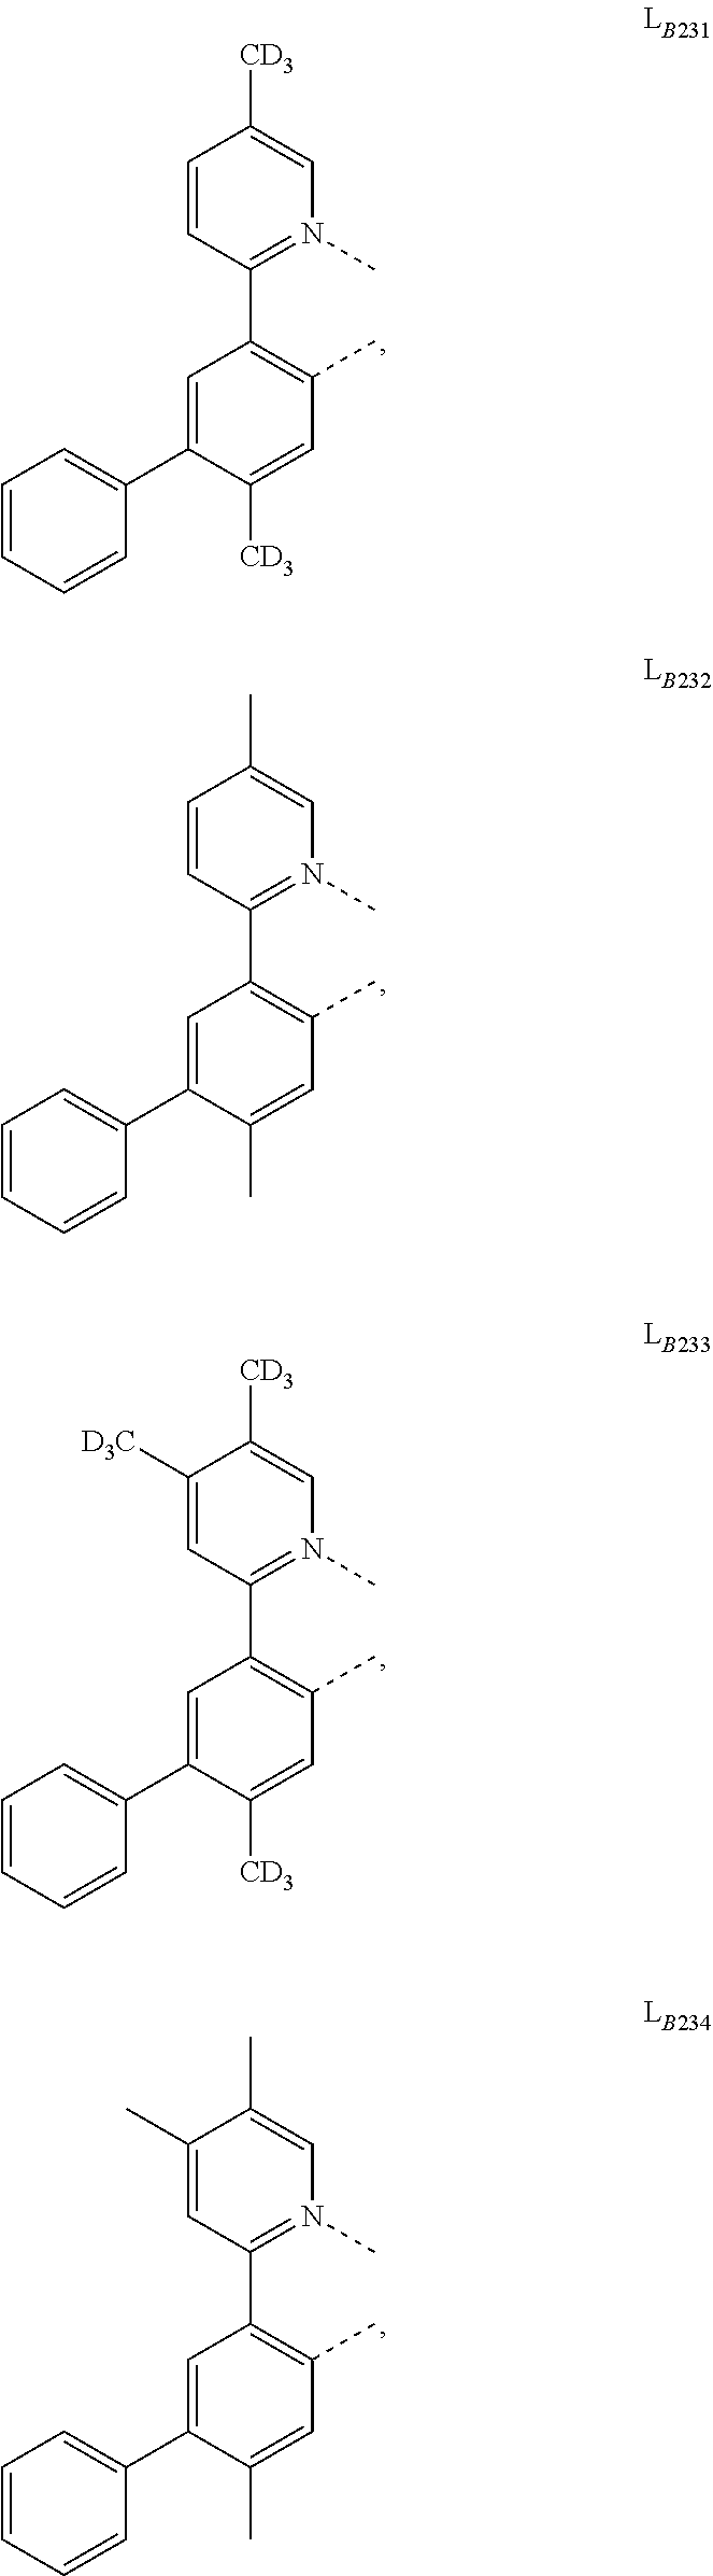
C1([CD3])=CN(C)=C(C2=C(C)C=C([CD3])C(C3=CC=CC=C3)=C2)C=C1.C1(C)=CN(C)=C(C2=C(C)C=C(C)C(C3=CC=CC=C3)=C2)C=C1.C1([CD3])=CN(C)=C(C2=C(C)C=C([CD3])C(C3=CC=CC=C3)=C2)C=C1[D3C].C1(C)=CN(C)=C(C2=C(C)C=C(C)C(C3=CC=CC=C3)=C2)C=C1C
